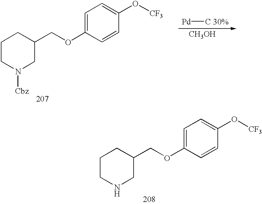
C1CNCC(COC2=CC=C(O[CF3])C=C2)C1.C1CN([Cbz])CC(COC2=CC=C(O[CF3])C=C2)C1.[ Pd][C 30%].[CH3OH]
